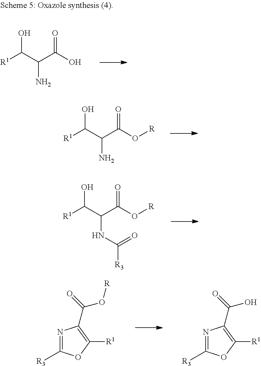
[R1]C(C(C(O)=O)N)O.[R1]C(C(C(O[R])=O)N)O.[R1]C(C(C(O[R])=O)NC([R3])=O)O.N1=C([R3])OC([R1])=C1C(=O)O[R].N1=C([R3])OC([R1])=C1C(=O)O
